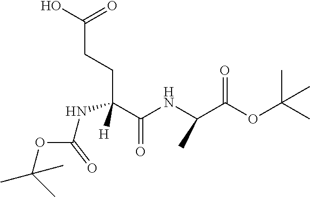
C(C(NC(C(OC(C)(C)C)=O)C)=O)(CCC(O)=O)(NC(OC(C)(C)C)=O)[H]
